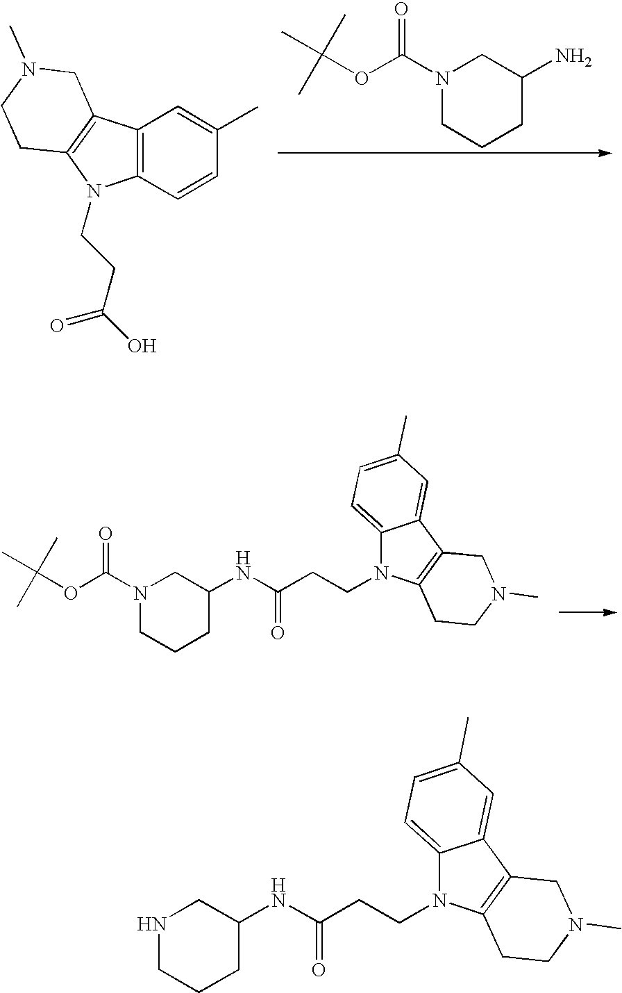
C(OC(N1CCCC(N)C1)=O)(C)(C)C.C12=C(C=CC(C)=C1)N(CCC(O)=O)C1=C2CN(C)CC1.C(OC(N1CCCC(NC(CCN2C3=CC=C(C)C=C3C3=C2CCN(C)C3)=O)C1)=O)(C)(C)C.N1CCCC(NC(CCN2C3=CC=C(C)C=C3C3=C2CCN(C)C3)=O)C1
